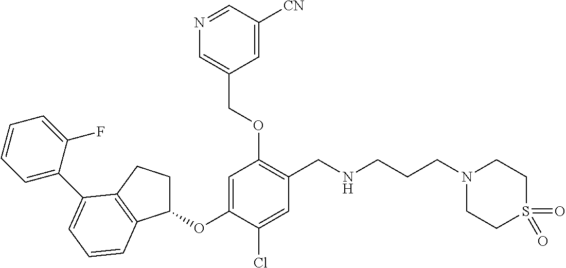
C1(OC2=CC(OCC3=CN=CC([CN])=C3)=C(CNCCCN3CCS(=O)(=O)CC3)C=C2Cl)CCC2=C1C=CC=C2C1=CC=CC=C1F
